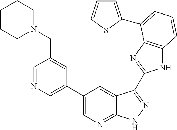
C1(C2=CN=C3C(=C2)C(C2=NC4=C(N2)C=CC=C4C2=CC=CS2)=NN3)=CN=CC(CN2CCCCC2)=C1
